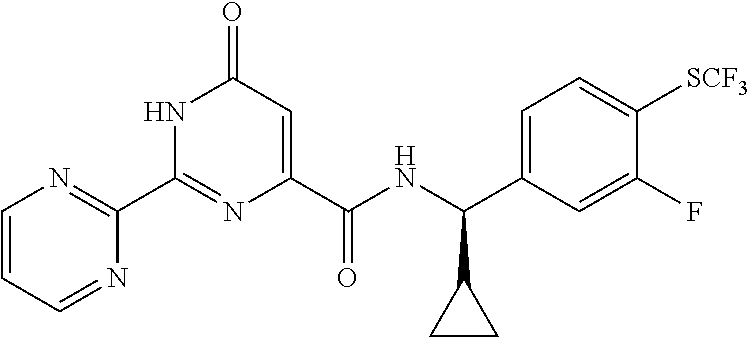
N1C(C2=NC=CC=N2)=NC(C(NC(C2=CC=C([SCF3])C(F)=C2)C2CC2)=O)=CC1=O
